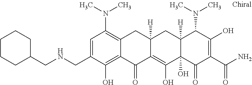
C12([H])C(O)(C(=O)C(C(N)=O)=C(O)C1N(C)C)C(O)=C1C([H])(C2)CC2=C(N(C)C)C=C(CNCC3CCCCC3)C(O)=C2C1=O
